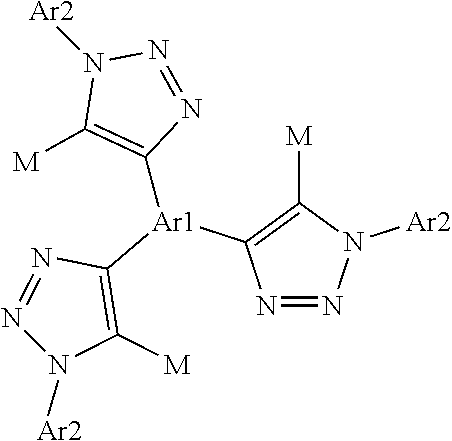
N1=NN([Ar2])C([M])=C1[Ar1](C1=C([M])N([Ar2])N=N1)C1=C([M])N([Ar2])N=N1
